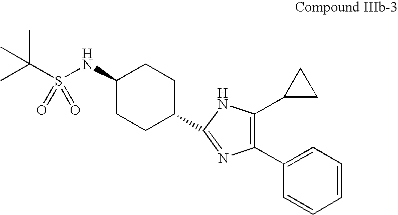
C1(NS(C(C)(C)C)(=O)=O)CCC(C2=NC(C3=CC=CC=C3)=C(C3CC3)N2)CC1
